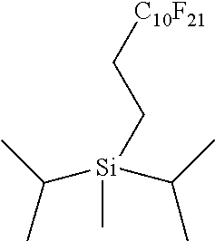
[C10F21]CC[Si](C)(C(C)C)C(C)C
